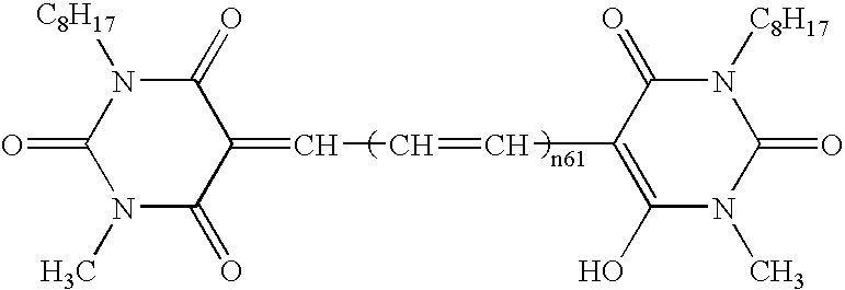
[C8H17]N1C(=O)N(C)C(=O)C(=CC=CC2=C(O)N(C)C(=O)N([C8H17])C2=O)C1=O
